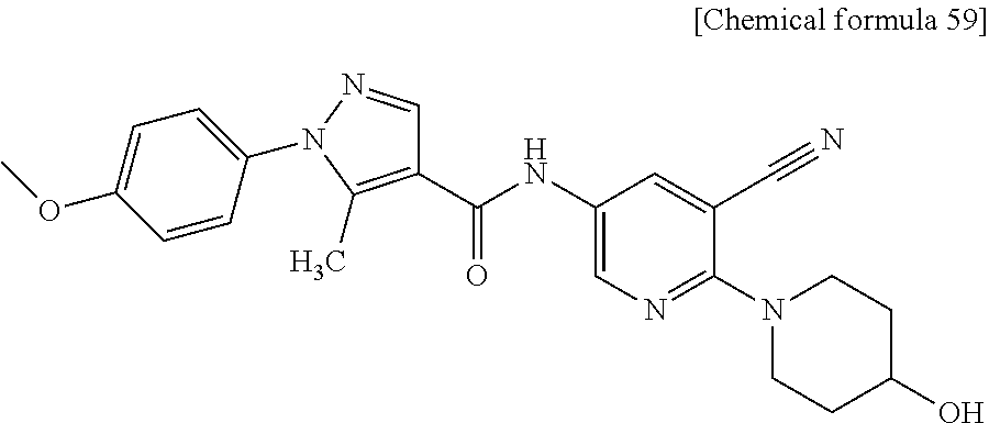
C1(C(NC2=CN=C(N3CCC(O)CC3)C(C#N)=C2)=O)=C(C)N(C2=CC=C(OC)C=C2)N=C1
